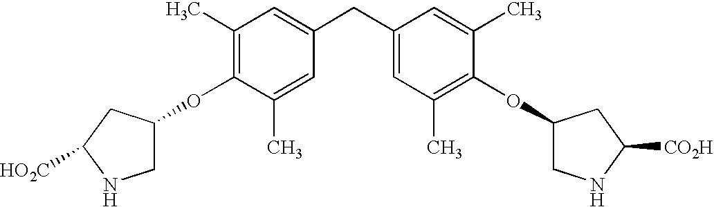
C1(C)=C(OC2CNC([HO2C])C2)C(C)=CC(CC2=CC(C)=C(OC3CNC([CO2H])C3)C(C)=C2)=C1
